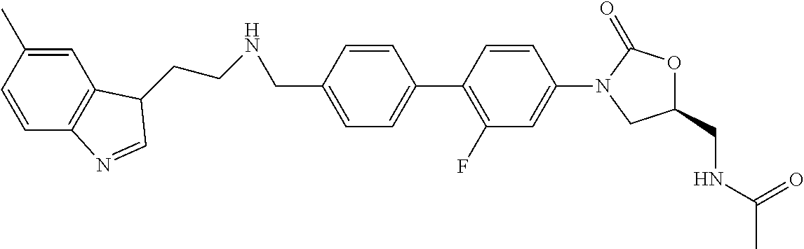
C1=C(CNCCC2C3=C(C=CC(C)=C3)N=C2)C=CC(C2=C(F)C=C(N3CC(CNC(=O)C)OC3=O)C=C2)=C1
